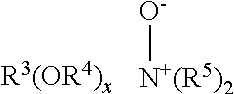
[N+(R5)2][O-]
